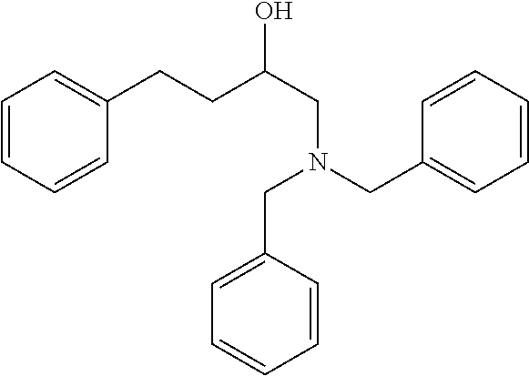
C(C1=CC=CC=C1)N(CC1=CC=CC=C1)CC(O)CCC1=CC=CC=C1
